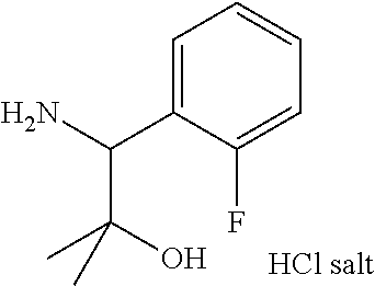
C1=C(C(N)C(O)(C)C)C(F)=CC=C1
